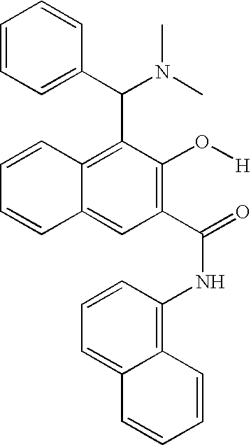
C1=CC2=CC(C(=O)NC3=C4C(=CC=C3)C=CC=C4)=C(O[H])C(C(C3=CC=CC=C3)N(C)C)=C2C=C1
